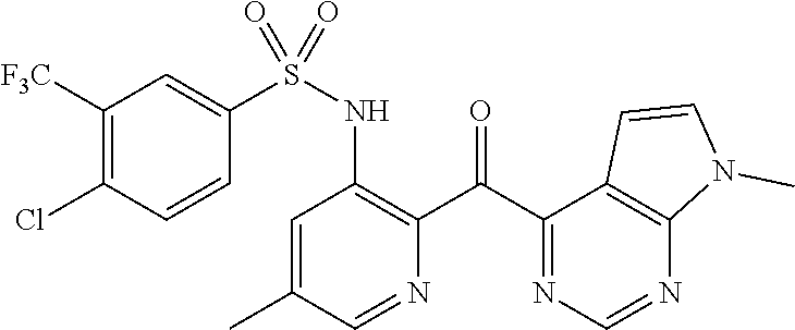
S(NC1=C(C(C2=NC=NC3=C2C=CN3C)=O)N=CC(C)=C1)(C1=CC([F3C])=C(Cl)C=C1)(=O)=O
